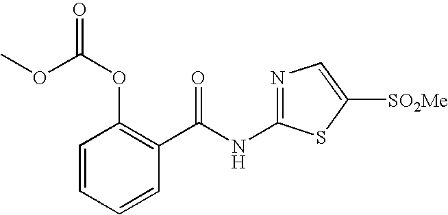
C1=CC=CC(C(NC2=NC=C([SO2Me])S2)=O)=C1OC(=O)OC
